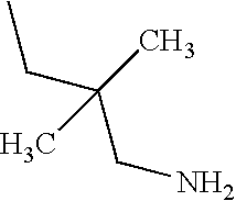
CCC(CN)(C)C
